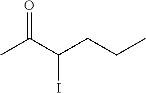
CC(C(CCC)I)=O
